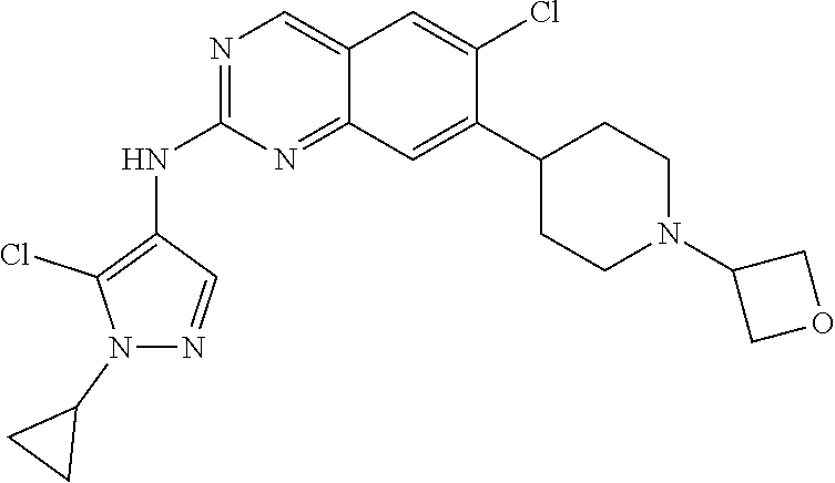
C12=CN=C(NC3=C(Cl)N(C4CC4)N=C3)N=C1C=C(C1CCN(C3COC3)CC1)C(Cl)=C2
